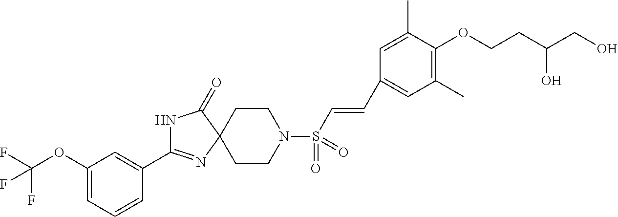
C1(OC(F)(F)F)=CC=CC(C2=NC3(C(=O)N2)CCN(S(C=CC2=CC(C)=C(OCCC(CO)O)C(C)=C2)(=O)=O)CC3)=C1
